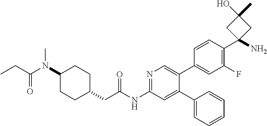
C1(N(C(=O)CC)C)CCC(CC(NC2=NC=C(C3=CC(F)=C(C4(N)CC(O)(C)C4)C=C3)C(C3=CC=CC=C3)=C2)=O)CC1
